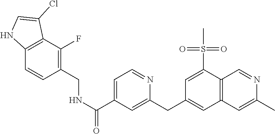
C12=C(C(F)=C(CNC(=O)C3=CC=NC(CC4=CC5=C(C(S(C)(=O)=O)=C4)C=NC(C)=C5)=C3)C=C1)C(Cl)=CN2
